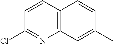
C12=C(C=CC(Cl)=N1)C=CC(C)=C2
